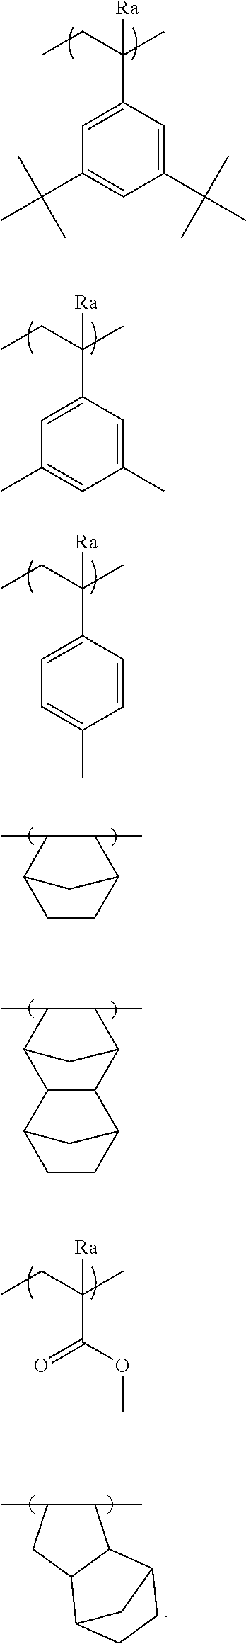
C1CC2C(C)C(C)C1C2.C12C(C3C(C)C(C)C1C3)C1CCC2C1.CC1C(C)C2C(C1)C1CCC2C1.C([Ra])(C1=CC(C(C)(C)C)=CC(C(C)(C)C)=C1)(C)CC.C([Ra])(C1=CC(C)=CC(C)=C1)(C)CC.C([Ra])(C1=CC=C(C)C=C1)(C)CC.C([Ra])(C(=O)OC)(C)CC
